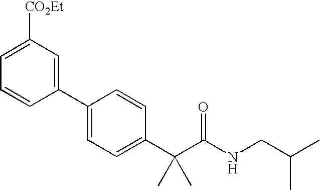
C1(C2=CC=C(C(C(NCC(C)C)=O)(C)C)C=C2)=CC([CO2Et])=CC=C1
